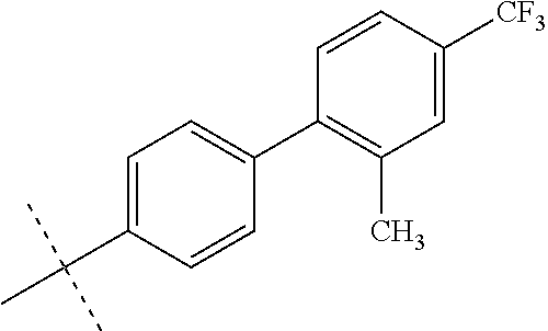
C1=C(C(C)(C)C)C=CC(C2=C(C)C=C([CF3])C=C2)=C1
